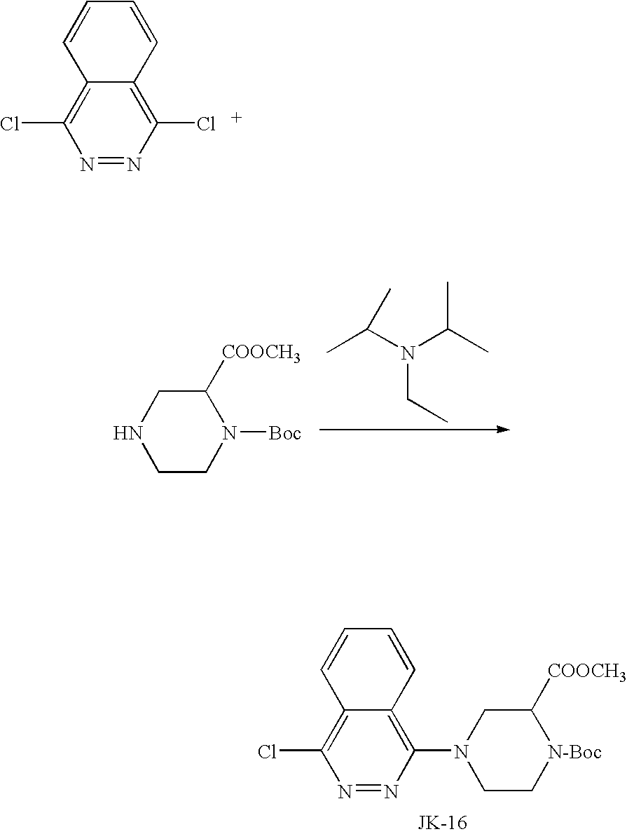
N1=NC(Cl)=C2C(=C1Cl)C=CC=C2.N1=NC(N2CC[N-Boc]C([COOCH3])C2)=C2C(=C1Cl)C=CC=C2.N(CC)(C(C)C)C(C)C.C1CN([Boc])C([COOCH3])CN1
